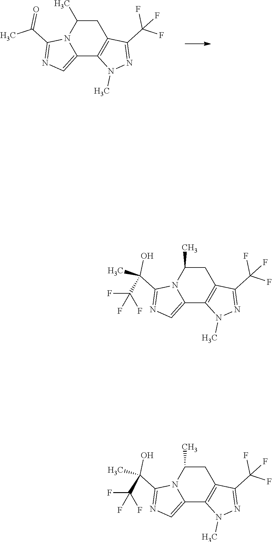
C1C(C)N2C(=CN=C2C(C)=O)C2=C1C(C(F)(F)F)=NN2C.C1C(C)N2C(=CN=C2C(C)(O)C(F)(F)F)C2=C1C(C(F)(F)F)=NN2C.C1C(C)N2C(=CN=C2C(C)(O)C(F)(F)F)C2=C1C(C(F)(F)F)=NN2C
